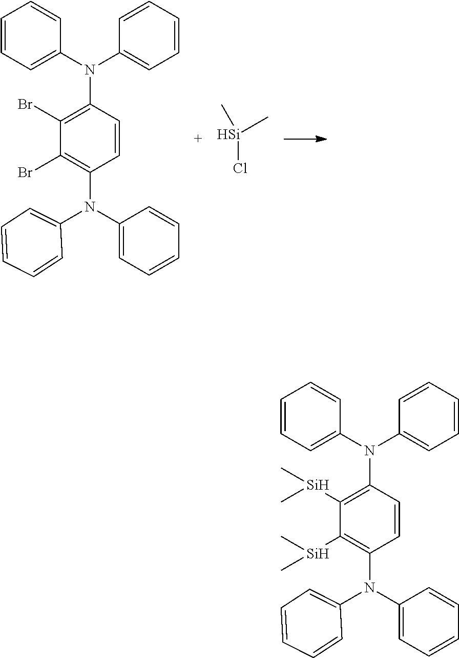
[Si](C)(C)Cl.C1=C(N(C2=CC=CC=C2)C2=C(Br)C(Br)=C(N(C3=CC=CC=C3)C3=CC=CC=C3)C=C2)C=CC=C1.C1([Si](C)C)=C(N(C2=CC=CC=C2)C2=CC=CC=C2)C=CC(N(C2=CC=CC=C2)C2=CC=CC=C2)=C1[Si](C)C
